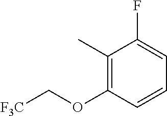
C1(C)=C(OC[F3C])C=CC=C1F
